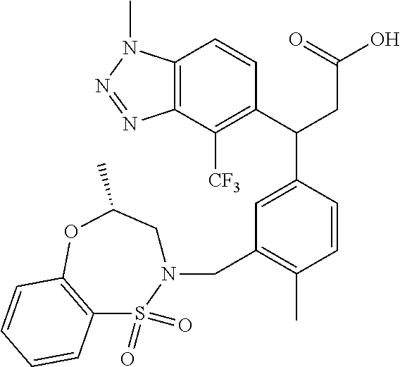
C12=C(C([CF3])=C(C(CC(O)=O)C3=CC(CN4CC(C)OC5=C(S4(=O)=O)C=CC=C5)=C(C)C=C3)C=C1)N=NN2C
